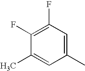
C1(F)=C(F)C=C(C)C=C1C
